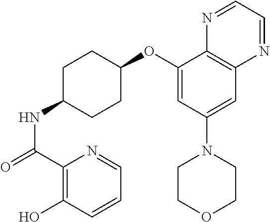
C1(C(=O)NC2CCC(OC3=CC(N4CCOCC4)=CC4=C3N=CC=N4)CC2)=C(O)C=CC=N1
